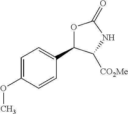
C1=C(OC)C=CC(C2OC(=O)NC2[CO2Me])=C1
